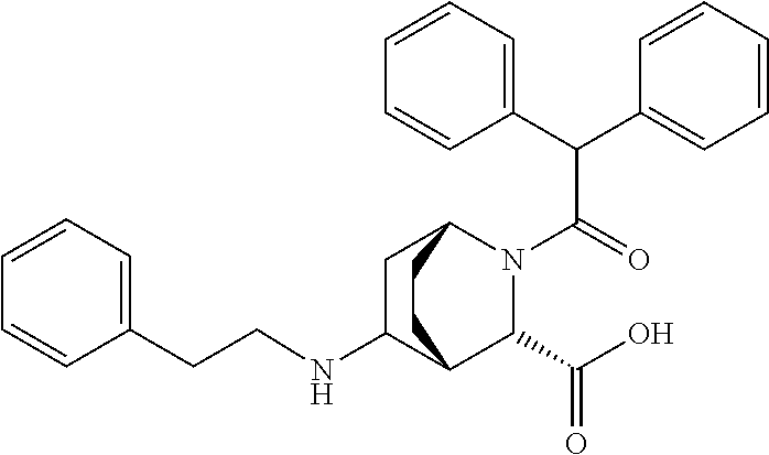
C1C2C(NCCC3=CC=CC=C3)CC(N(C(C(C3=CC=CC=C3)C3=CC=CC=C3)=O)C2C(O)=O)C1
